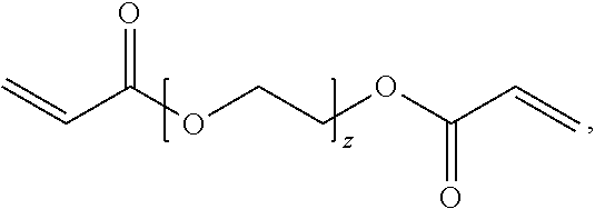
C(OCCOC(C=C)=O)(C=C)=O
